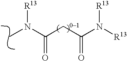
CN(C(CC(N([R13])[R13])=O)=O)[R13]
